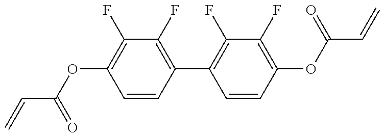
C(=C)C(OC1=C(F)C(F)=C(C2=C(F)C(F)=C(OC(C=C)=O)C=C2)C=C1)=O
